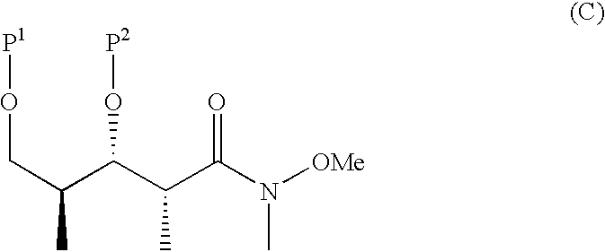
C(C(C(C(C(N([OMe])C)=O)C)O[P2])C)O[P1]
